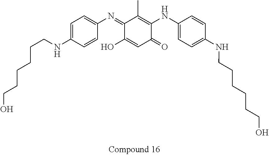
C1(=NC2=CC=C(NCCCCCCO)C=C2)C(O)=CC(=O)C(NC2=CC=C(NCCCCCCO)C=C2)=C1C
